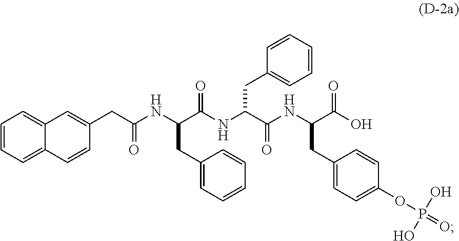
C1=CC=C2C(=C1)C=C(CC(NC(C(NC(C(NC(C(O)=O)CC1=CC=C(OP(=O)(O)O)C=C1)=O)CC1=CC=CC=C1)=O)CC1=CC=CC=C1)=O)C=C2
